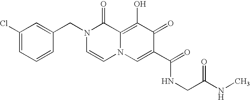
C1=C(CN2C=CN3C(=C(O)C(=O)C(C(=O)NCC(NC)=O)=C3)C2=O)C=CC=C1Cl
